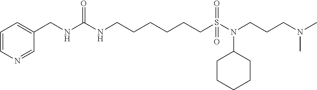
C1=CN=CC(CNC(NCCCCCCS(N(CCCN(C)C)C2CCCCC2)(=O)=O)=O)=C1
